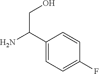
C1(C(N)CO)=CC=C(F)C=C1
